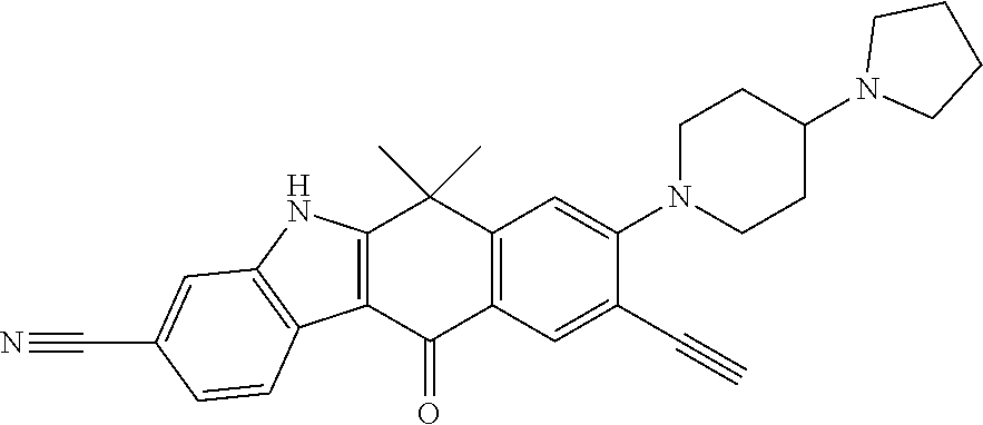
C12=C(C(=O)C3=C(C1(C)C)C=C(N1CCC(N4CCCC4)CC1)C(C#C)=C3)C1=C(N2)C=C(C#N)C=C1
